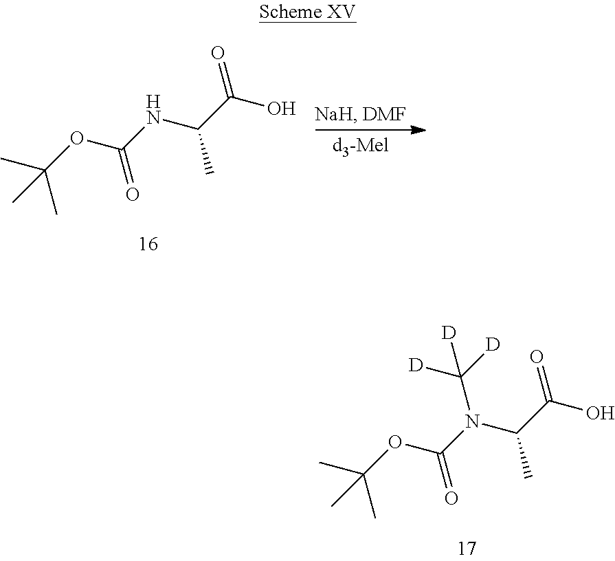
C(OC(NC(C(O)=O)C)=O)(C)(C)C.C(OC(N(C(C(O)=O)C)C([D])([D])[D])=O)(C)(C)C
